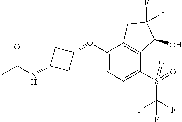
C1(OC2CC(NC(C)=O)C2)=CC=C(S(=O)(C(F)(F)F)=O)C2=C1CC(F)(F)C2O
